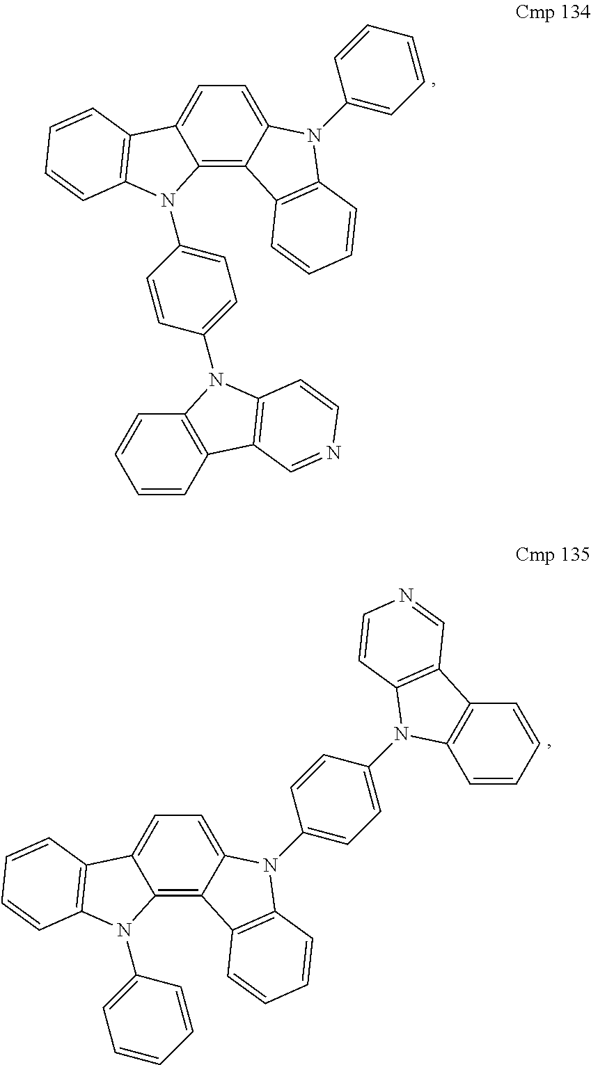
C12=C3C(=CC=C1C1=C(N2C2=CC=C(N4C5=C(C=CC=C5)C5=C4C=CN=C5)C=C2)C=CC=C1)N(C1=CC=CC=C1)C1=C3C=CC=C1.C12=C3C(=CC=C1C1=C(N2C2=CC=CC=C2)C=CC=C1)N(C1=CC=C(N2C4=C(C=CC=C4)C4=C2C=CN=C4)C=C1)C1=C3C=CC=C1
